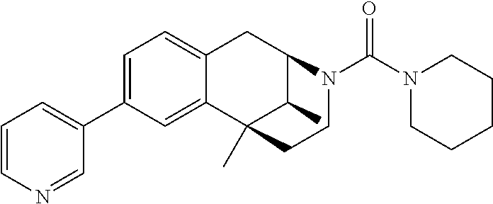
C1(C2=CC=C3C(=C2)C2(C)C(C)C(C3)N(C(N3CCCCC3)=O)CC2)=CC=CN=C1
